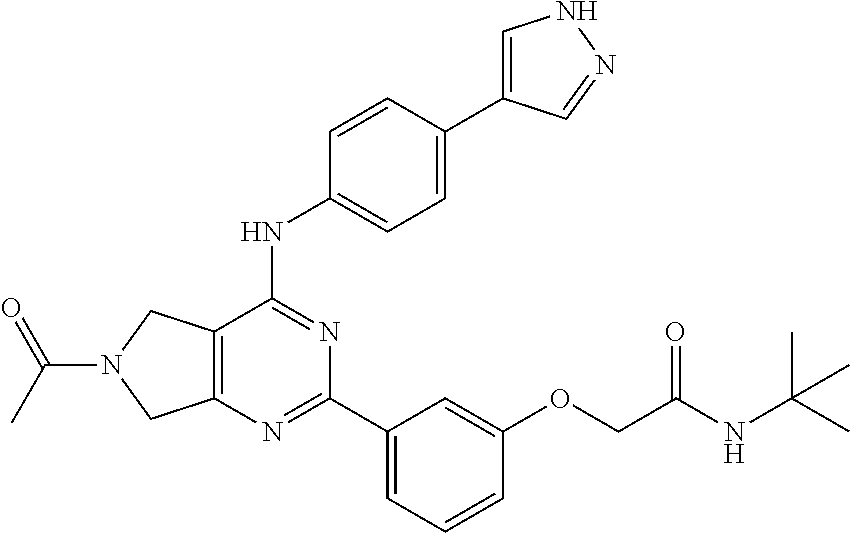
C12=C(C(NC3=CC=C(C4=CNN=C4)C=C3)=NC(C3=CC=CC(OCC(NC(C)(C)C)=O)=C3)=N1)CN(C(C)=O)C2
